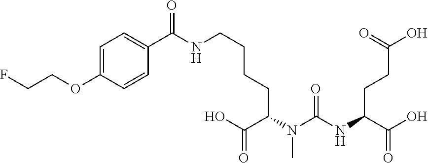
C(CC(C(O)=O)N(C(NC(C(O)=O)CCC(O)=O)=O)C)CCNC(=O)C1=CC=C(OCCF)C=C1
